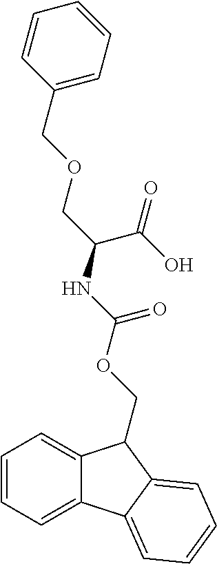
C1=CC=C2C(=C1)C(COC(NC(COCC1=CC=CC=C1)C(=O)O)=O)C1=CC=CC=C21
